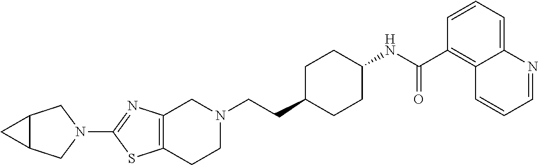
C1(N2CC3C(C2)C3)=NC2=C(S1)CCN(CCC1CCC(NC(C3=C4C(=CC=C3)N=CC=C4)=O)CC1)C2
